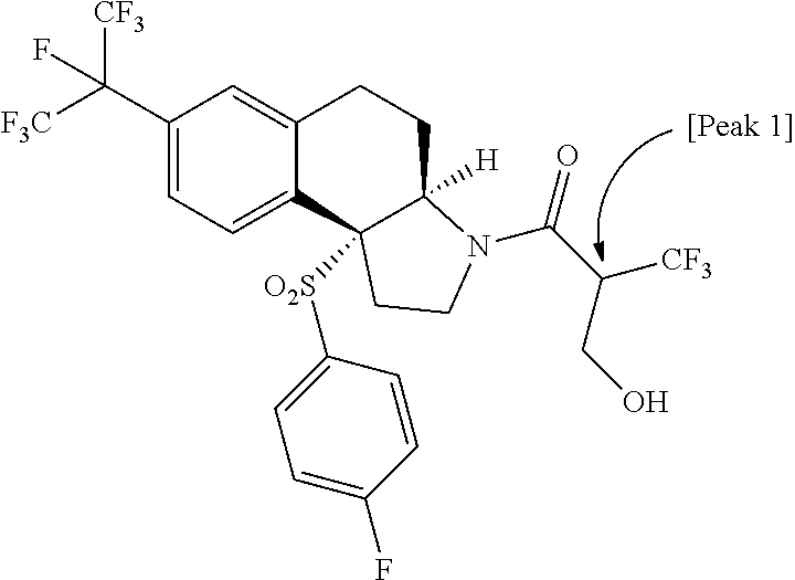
C(C1=CC=C2C(=C1)CCC1([H])C2([O2S]C2=CC=C(F)C=C2)CCN1C(=O)C([CF3])CO)([F3C])([CF3])F
